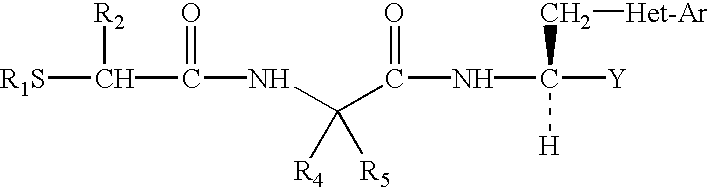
[R1S]C([R2])C(=O)NC(C(=O)NC([H])(C[Het-Ar])[Y])([R4])[R5]
